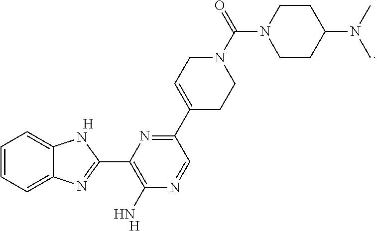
C1=CC=C2C(=C1)NC(C1=C(N)N=CC(C3=CCN(C(N4CCC(N(C)C)CC4)=O)CC3)=N1)=N2.[H].[H]
